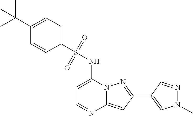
C1=C(NS(C2=CC=C(C(C)(C)C)C=C2)(=O)=O)N2C(=CC(C3=CN(C)N=C3)=N2)N=C1
